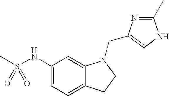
C1(NS(C)(=O)=O)=CC=C2C(=C1)N(CC1=CNC(C)=N1)CC2
